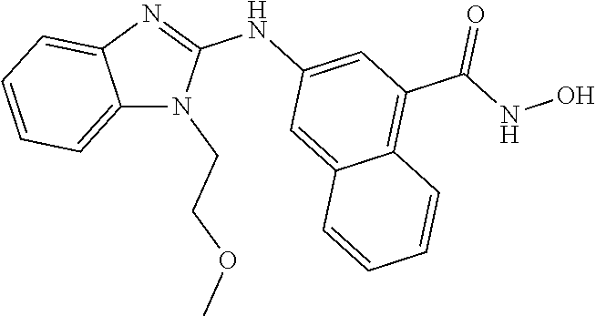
C12=CC=CC=C1N=C(NC1=CC(C(NO)=O)=C3C(=C1)C=CC=C3)N2CCOC
